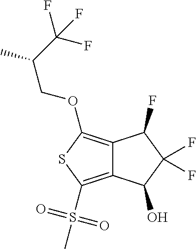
C12=C(OCC(C)C(F)(F)F)SC(S(C)(=O)=O)=C1C(O)C(F)(F)C2F
